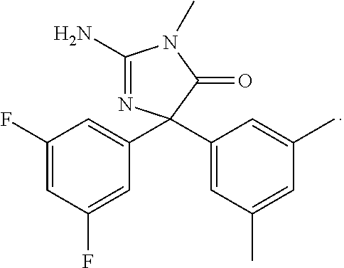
C1(N)=NC(C2=CC(C)=CC(C)=C2)(C2=CC(F)=CC(F)=C2)C(=O)N1C
